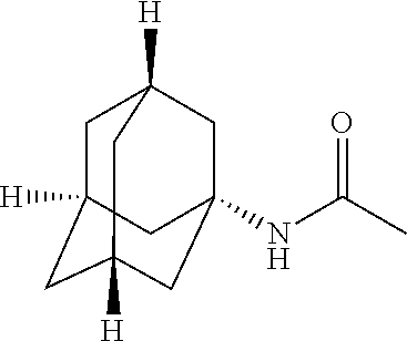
C1C2([H])CC3([H])CC(NC(C)=O)(CC1([H])C3)C2
